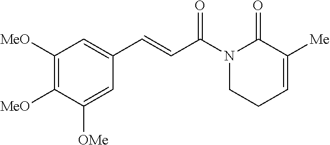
C1([MeO])=C([MeO])C([OMe])=CC(C=CC(N2CCC=C([Me])C2=O)=O)=C1
